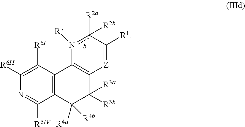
C12=C(C([R4a])([R4b])C([R3a])([R3b])C3=C1n([R7])c([R2a])([R2b])C([R1])=[Z]3)C([R6IV])=NC([R6II])=C2[R6I]
